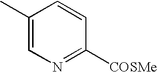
C1(C)=CN=C([COSMe])C=C1
